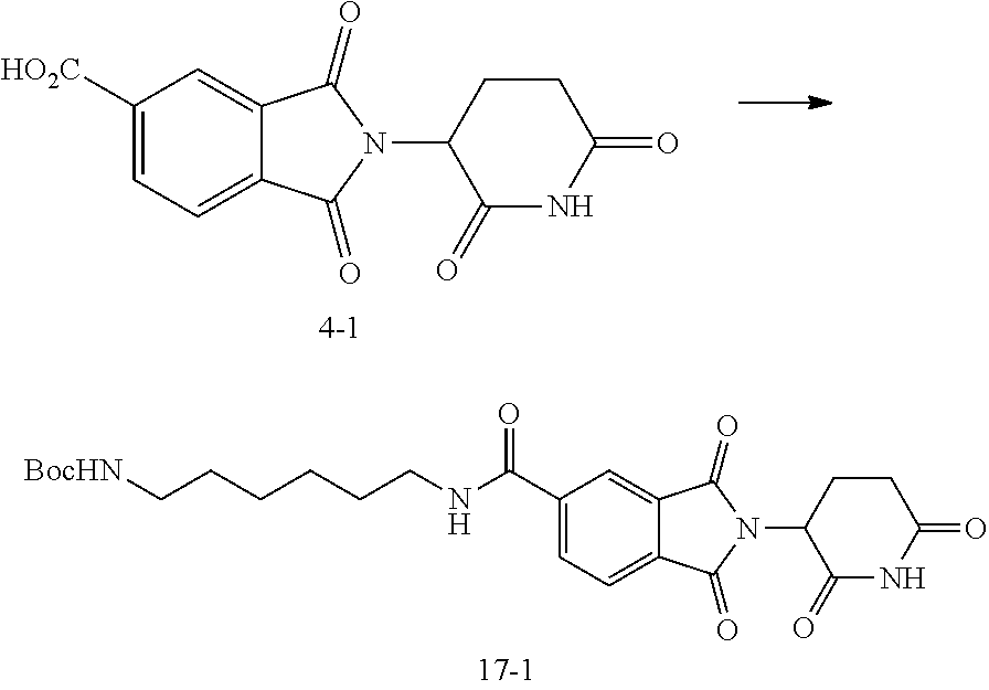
C1(=O)N(C2C(=O)NC(=O)CC2)C(=O)C2=CC(C(NCCCCCC[BocHN])=O)=CC=C12.C1([HO2C])=CC=C2C(=C1)C(=O)N(C1C(=O)NC(=O)CC1)C2=O
